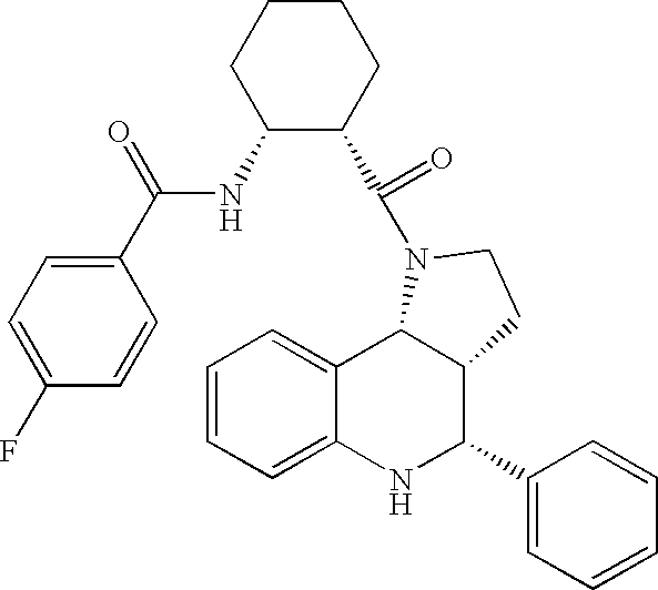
C1=CC=C2C(=C1)C1C(C(C3=CC=CC=C3)N2)CCN1C(=O)C1C(NC(C2=CC=C(F)C=C2)=O)CCCC1
